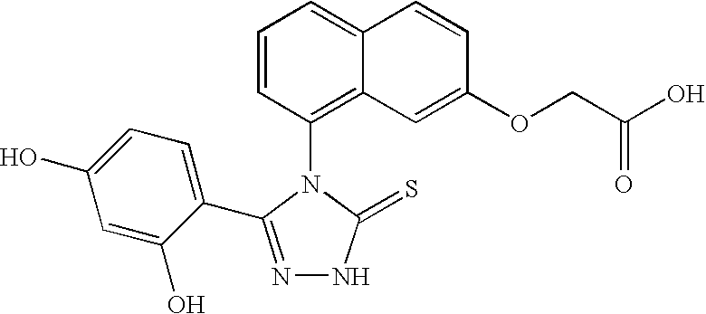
C1=CC(N2C(=S)NN=C2C2=CC=C(O)C=C2O)=C2C(=C1)C=CC(OCC(O)=O)=C2
